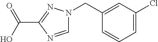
C1=C(Cl)C=C(CN2C=NC(C(O)=O)=N2)C=C1
